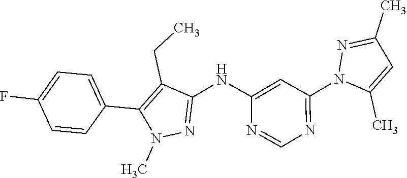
C1(C2=CC=C(F)C=C2)=C(CC)C(NC2=CC(N3N=C(C)C=C3C)=NC=N2)=NN1C
